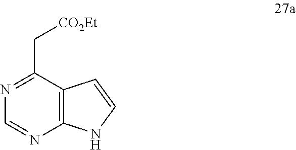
C1=NC2=C(C(C[CO2Et])=N1)C=CN2
